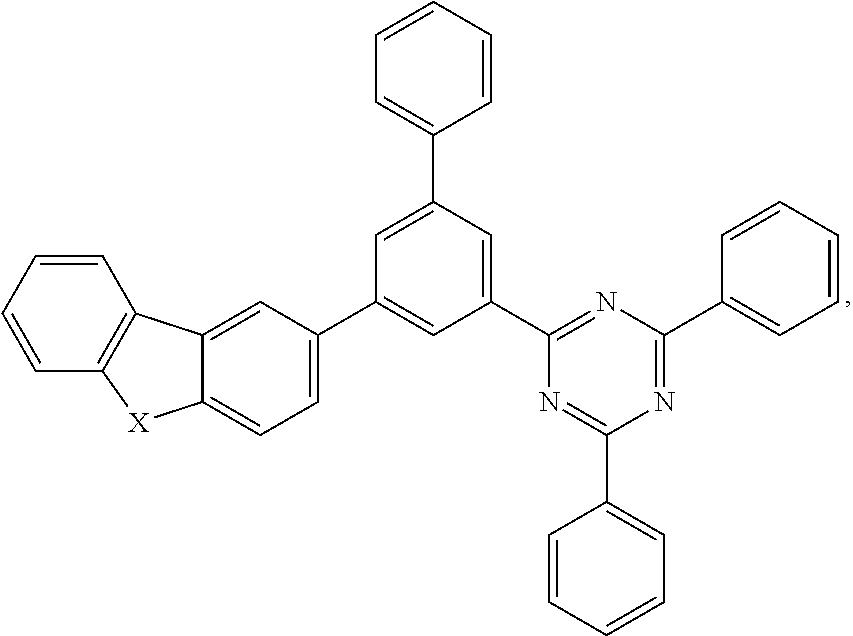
C1=CC=CC2=C1C1=CC(C3=CC(C4=NC(C5=CC=CC=C5)=NC(C5=CC=CC=C5)=N4)=CC(C4=CC=CC=C4)=C3)=CC=C1[X]2
